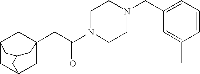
C12CC3CC(CC(N4CCN(CC5=CC=CC(C)=C5)CC4)=O)(C1)CC(C3)C2
